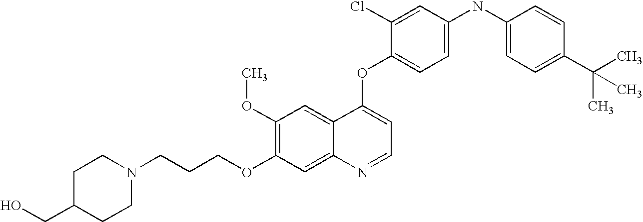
C(CCOC1=C(OC)C=C2C(=C1)N=CC=C2OC1=CC=C(NC2=CC=C(C(C)(C)C)C=C2)C=C1Cl)N1CCC(CO)CC1
